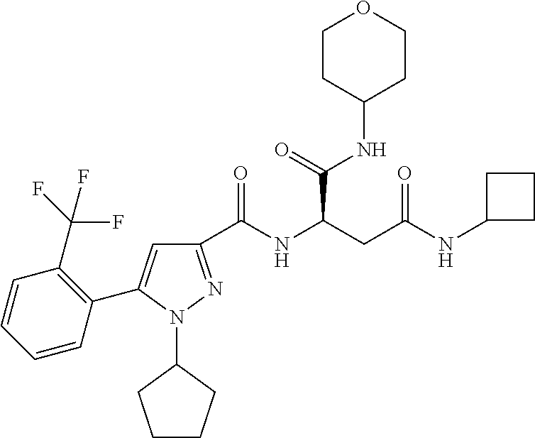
C1(C(NC(CC(NC2CCC2)=O)C(NC2CCOCC2)=O)=O)=NN(C2CCCC2)C(C2=C(C(F)(F)F)C=CC=C2)=C1
